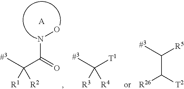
N(C(C(C)([R2])[R1])=O)O.[A].CC([T1])([R4])[R3].CC([R5])C([T2])[R26]
